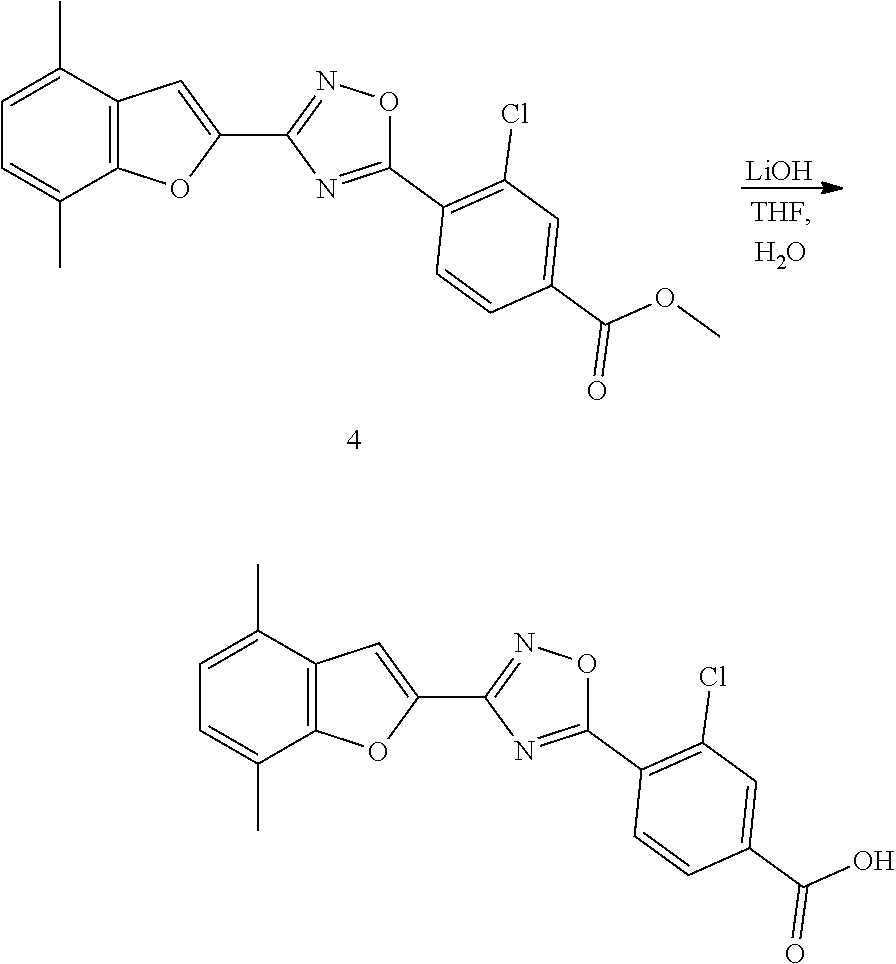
C1=C(C)C2=C(C(C)=C1)OC(C1=NOC(C3=C(Cl)C=C(C(O)=O)C=C3)=N1)=C2.C1=C(C)C2=C(C(C)=C1)OC(C1=NOC(C3=C(Cl)C=C(C(OC)=O)C=C3)=N1)=C2.[LiOH]
